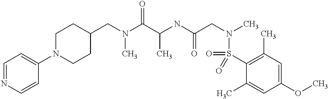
C1(CN(C(C(NC(CN(C)S(C2=C(C)C=C(OC)C=C2C)(=O)=O)=O)C)=O)C)CCN(C2=CC=NC=C2)CC1
